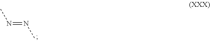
N(=NC)C
